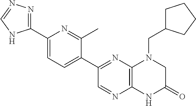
C1(C2=NN=CN2)=CC=C(C2=NC3=C(N=C2)NC(=O)CN3CC2CCCC2)C(C)=N1
